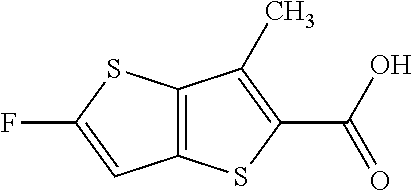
C12=C(SC(C(O)=O)=C1C)C=C(F)S2
